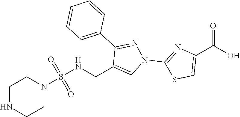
C1(CNS(N2CCNCC2)(=O)=O)=CN(C2=NC(C(O)=O)=CS2)N=C1C1=CC=CC=C1
